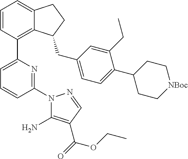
C1=CC(C2=CC=CC(N3C(N)=C(C(=O)OCC)C=N3)=N2)=C2C(=C1)CCC2CC1=CC=C(C2CC[NBoc]CC2)C(CC)=C1
